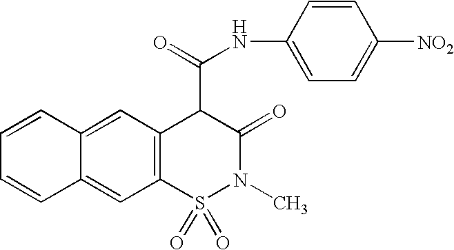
N(C(C1C(=O)N(C)S(=O)(=O)C2=C1C=C1C(=C2)C=CC=C1)=O)C1=CC=C([NO2])C=C1
